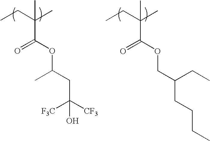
CCC(C)(C(OC(C)CC([CF3])([F3C])O)=O)C.CCC(C)(C(OCC(CC)CCCC)=O)C
